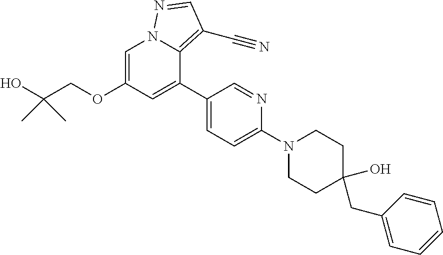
C1=C(OCC(O)(C)C)C=C(C2=CC=C(N3CCC(CC4=CC=CC=C4)(O)CC3)N=C2)C2=C(C#N)C=NN12
